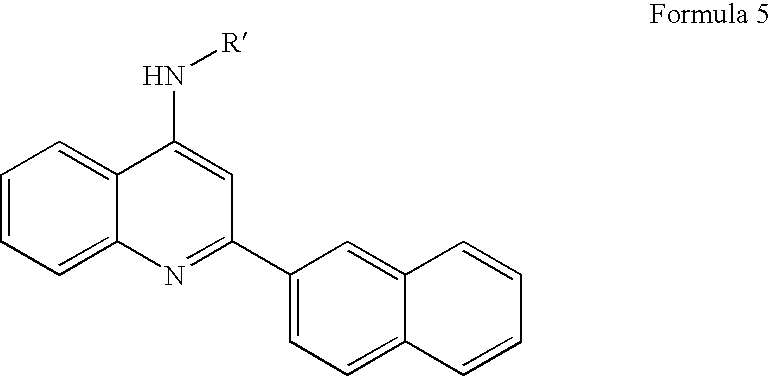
C1=CC=C2C(=C1)C(N[R])=CC(C1=CC=C3C(=C1)C=CC=C3)=N2
